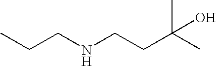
CCCNCCC(C)(C)O
